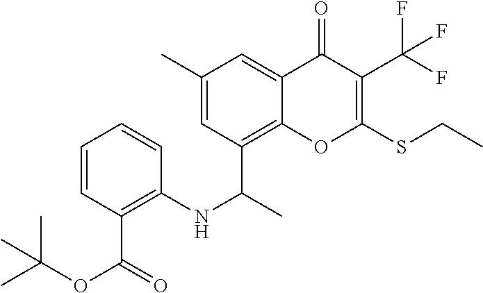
C1=CC(C(=O)OC(C)(C)C)=C(NC(C)C2=C3C(=CC(C)=C2)C(=O)C(C(F)(F)F)=C(SCC)O3)C=C1
